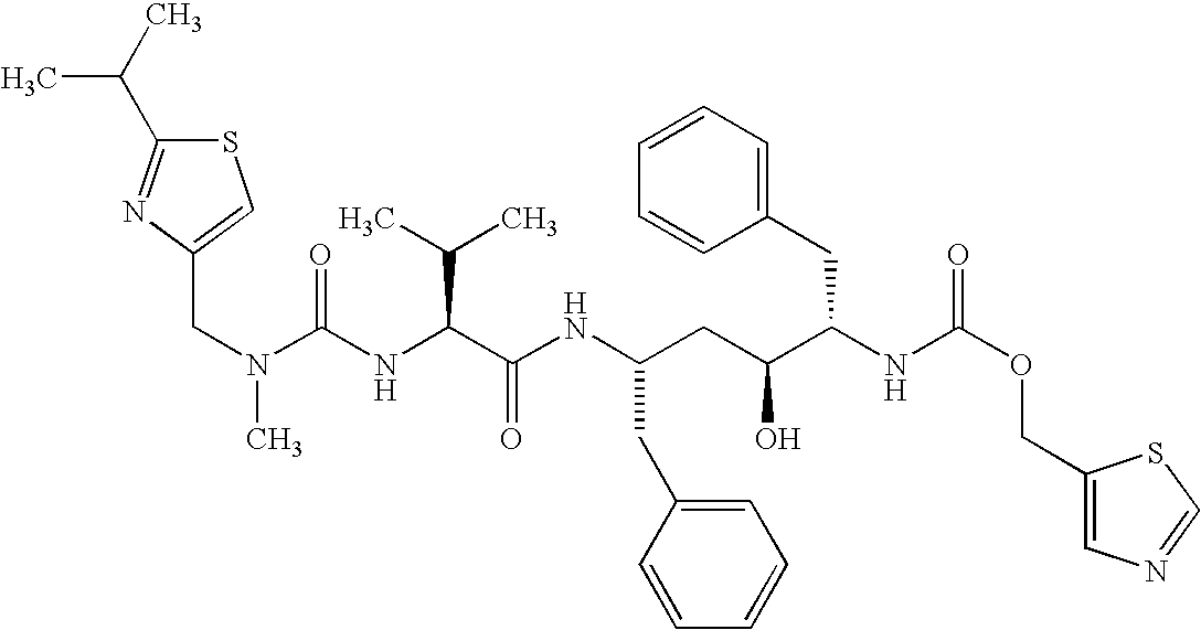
S1C(C(C)C)=NC(CN(C(NC(C(=O)NC(CC(C(NC(OCC2=CN=CS2)=O)CC2=CC=CC=C2)O)CC2=CC=CC=C2)C(C)C)=O)C)=C1
